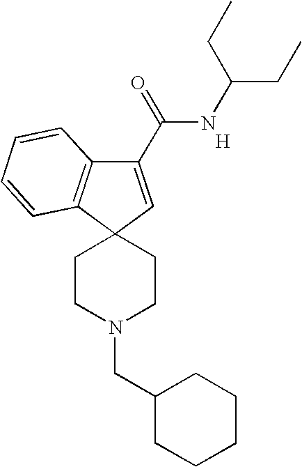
[H].C1(C(=O)NC(CC)CC)=CC2(C3=C1C=CC=C3)CCN(CC1CCCCC1)CC2
